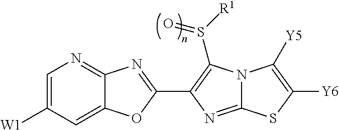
C1=C([W1])C=C2C(=N1)N=C(C1=C(S([R1])=O)N3C(=N1)SC([Y6])=C3[Y5])O2
